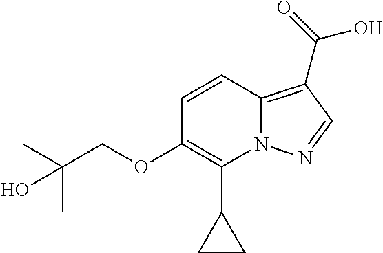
C1=CC2=C(C(=O)O)C=NN2C(C2CC2)=C1OCC(C)(C)O
